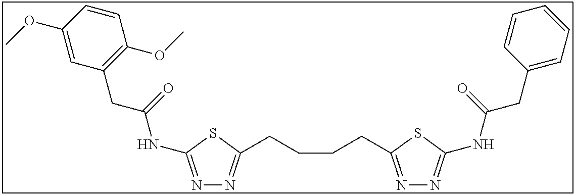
N1=C(NC(CC2=C(OC)C=CC(OC)=C2)=O)SC(CCCCC2=NN=C(NC(CC3=CC=CC=C3)=O)S2)=N1
